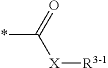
*C(=O)[X][R3-1]
